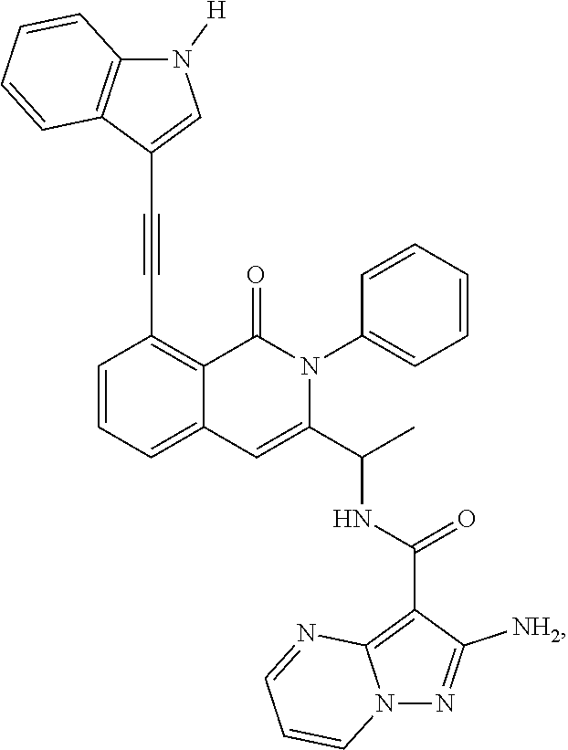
C1=CC=C2C(=C1C#CC1=CN([H])C3=C1C=CC=C3)C(=O)N(C1=CC=CC=C1)C(C(C)NC(C1=C3N(N=C1[NH2])C=CC=N3)=O)=C2
